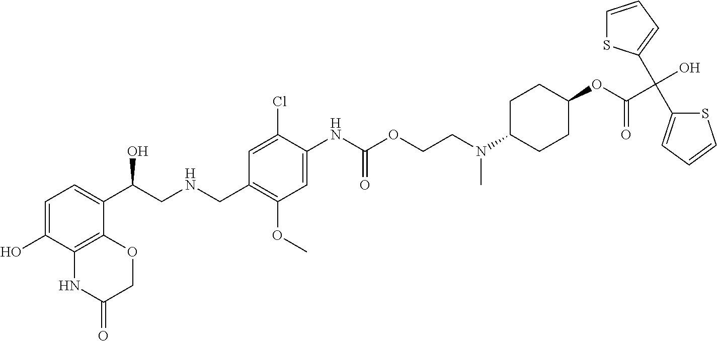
C1=C(O)C2=C(C(C(CNCC3=C(OC)C=C(NC(OCCN(C4CCC(OC(C(O)(C5=CC=CS5)C5=CC=CS5)=O)CC4)C)=O)C(Cl)=C3)O)=C1)OCC(=O)N2
